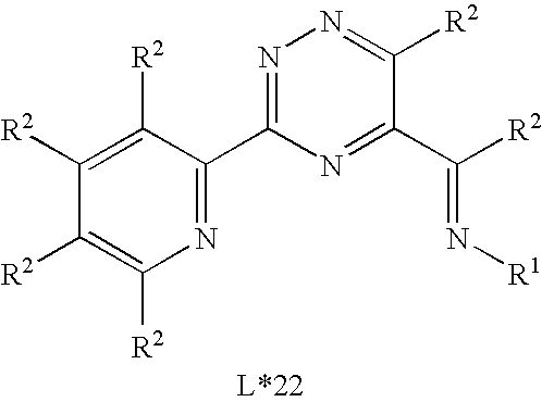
N1=C(C2=NC([R2])=C([R2])C([R2])=C2[R2])N=C(C([R2])=N[R1])C([R2])=N1
